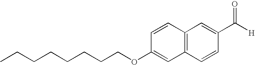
C1=CC(C([H])=O)=CC2=C1C=C(OCCCCCCCC)C=C2
